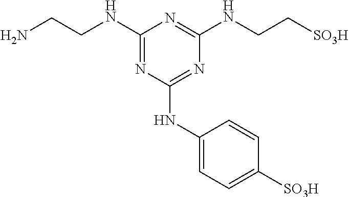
C1(NCCN)=NC(NC2=CC=C([SO3H])C=C2)=NC(NCC[SO3H])=N1
